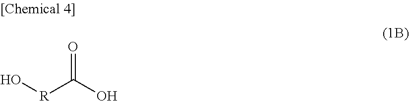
O=C(O)[R]O
